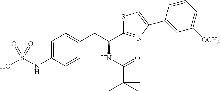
C1=C(NS(O)(=O)=O)C=CC(CC(C2=NC(C3=CC([OCH3])=CC=C3)=CS2)NC(=O)C(C)(C)C)=C1
